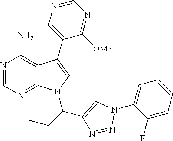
N1=CN=C2C(=C1N)C(C1=CN=CN=C1[OMe])=CN2C(CC)C1=CN(C2=CC=CC=C2F)N=N1
